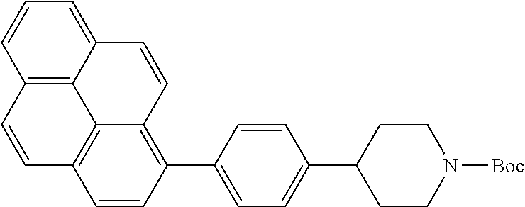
C1=CC(C2=CC=C(C3CCN([Boc])CC3)C=C2)=C2C3=C1C=CC1=C3C(=CC=C1)C=C2
